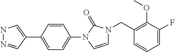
N1N=CC(C2=CC=C(N3C=CN(CC4=C(OC)C(F)=CC=C4)C3=O)C=C2)=C1
